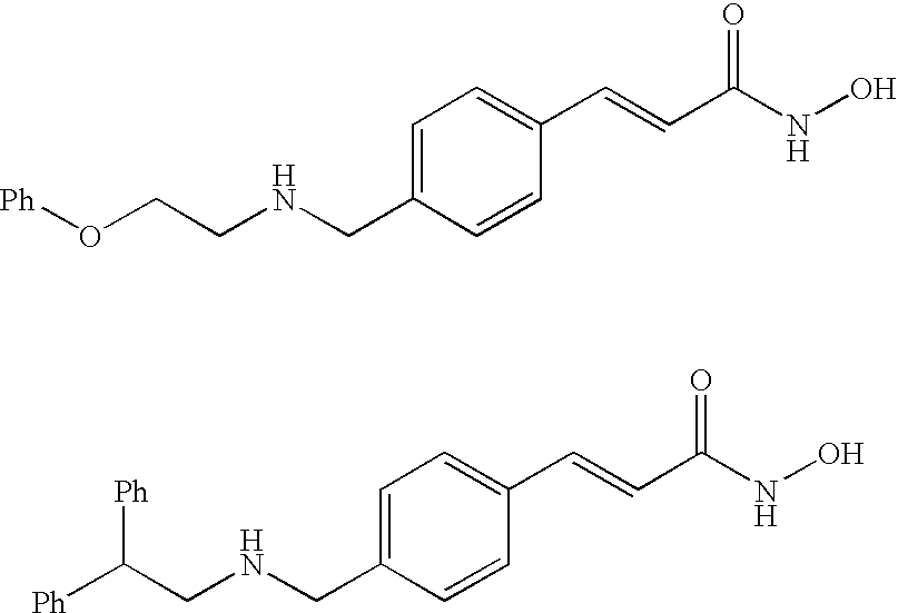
[Ph]OCCNCC1=CC=C(C=CC(NO)=O)C=C1.[Ph]C(CNCC1=CC=C(C=CC(NO)=O)C=C1)[Ph]
